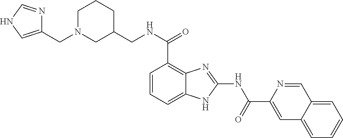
C(NC(C1=C2C(=CC=C1)NC(NC(C1=CC3=CC=CC=C3C=N1)=O)=N2)=O)C1CCCN(CC2=CNC=N2)C1
